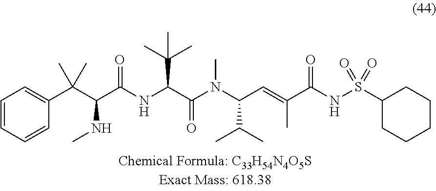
C1=CC=C(C(C(C(NC(C(N(C(C=C(C(NS(C2CCCCC2)(=O)=O)=O)C)C(C)C)C)=O)C(C)(C)C)=O)NC)(C)C)C=C1
